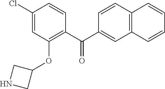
C1(Cl)=CC(OC2CNC2)=C(C(C2=CC3=C(C=C2)C=CC=C3)=O)C=C1
